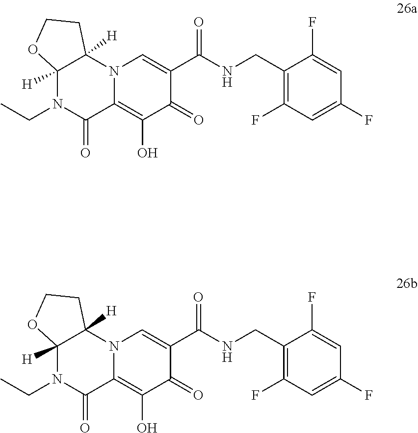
C1(F)=CC(F)=CC(F)=C1CNC(C1=CN2C(=C(O)C1=O)C(=O)N(CC)C1([H])C2([H])CCO1)=O.C1(F)=CC(F)=CC(F)=C1CNC(C1=CN2C(=C(O)C1=O)C(=O)N(CC)C1([H])C2([H])CCO1)=O
